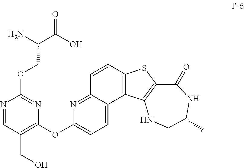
C1=C2C(=NC(OC3=C(CO)C=NC(OCC(N)C(=O)O)=N3)=C1)C=CC1=C2C2=C(S1)C(=O)NC(C)CN2
